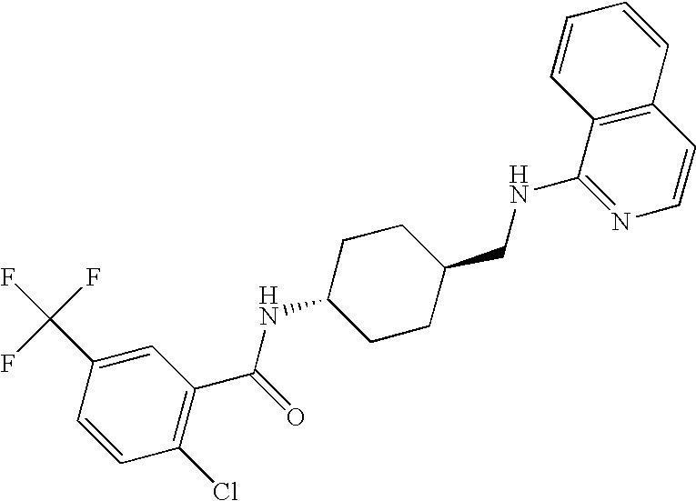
C1(C(F)(F)F)=CC(C(=O)NC2CCC(CNC3=NC=CC4=C3C=CC=C4)CC2)=C(Cl)C=C1
